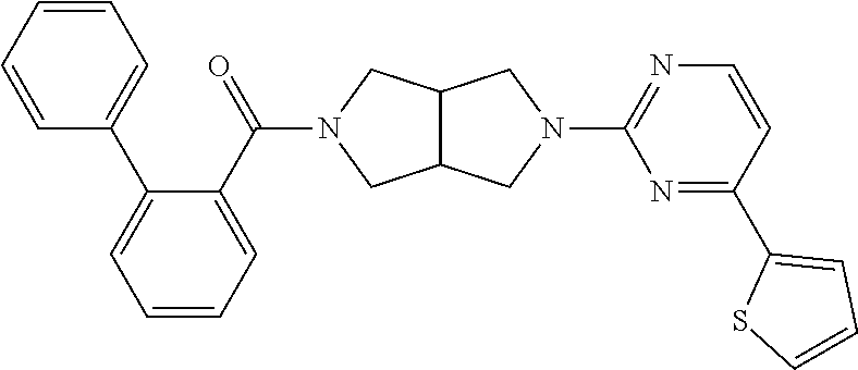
C12C(CN(C3=NC=CC(C4=CC=CS4)=N3)C1)CN(C(=O)C1=CC=CC=C1C1=CC=CC=C1)C2
